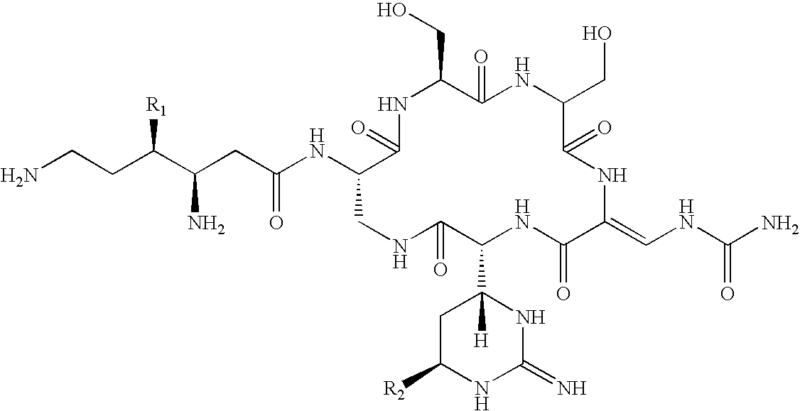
N1C(=O)C(NC(CC(C(CCN)[R1])N)=O)CNC(=O)C(C2([H])CC([R2])NC(=N)N2)NC(=O)C(=CNC(N)=O)NC(=O)C(CO)NC(=O)C1CO
